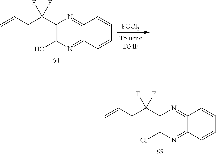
C=CCC(C1=C(Cl)N=C2C(=N1)C=CC=C2)(F)F.C=CCC(C1=C(O)N=C2C(=N1)C=CC=C2)(F)F.[POCl3]
